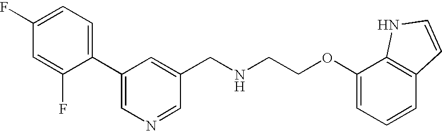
C1=C(F)C(C2=CN=CC(CNCCOC3=CC=CC4=C3NC=C4)=C2)=CC=C1F
